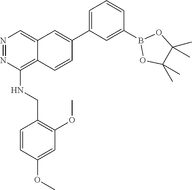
C1(C)(C)C(C)(C)OB(C2=CC(C3=CC4=CN=NC(NCC5=C(OC)C=C(OC)C=C5)=C4C=C3)=CC=C2)O1
